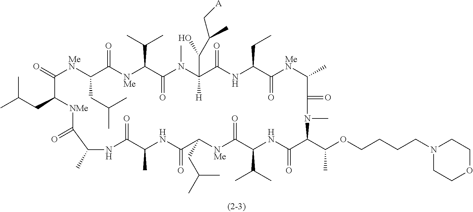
C1(C)NC(=O)C(C)NC(=O)C(CC(C)C)[NMe]C(=O)C(C(C)C)NC(=O)C(C(OCCCCN2CCOCC2)C)N(C)C(=O)C(C)[MeN]C(=O)C(CC)NC(=O)C([H])(C(O)C(C[A])C)N(C)C(=O)C(C(C)C)[NMe]C(=O)C(CC(C)C)[MeN]C(=O)C(CC(C)C)[NMe]C1=O
